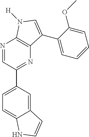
C12=CC(C3=NC4=C(N=C3)N([H])C=C4C3=CC=CC=C3OC)=CC=C1NC=C2
